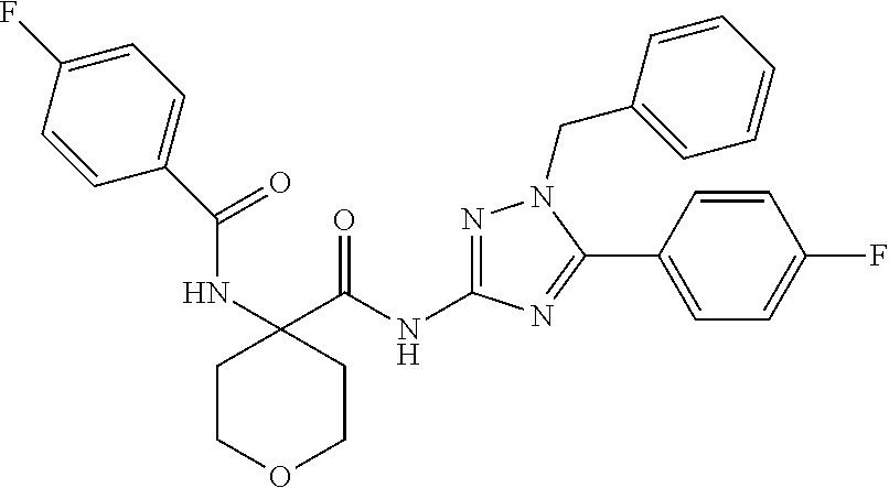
N1=C(NC(C2(NC(=O)C3=CC=C(F)C=C3)CCOCC2)=O)N=C(C2=CC=C(F)C=C2)N1CC1=CC=CC=C1
